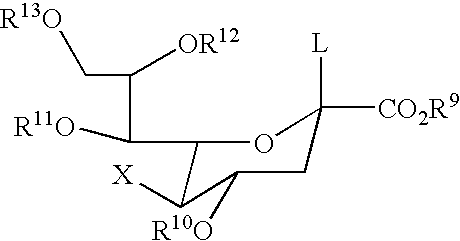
C([R11O])(C1C([X])C([R10O])CC([L])([CO2R9])O1)C([OR12])C[R13O]
